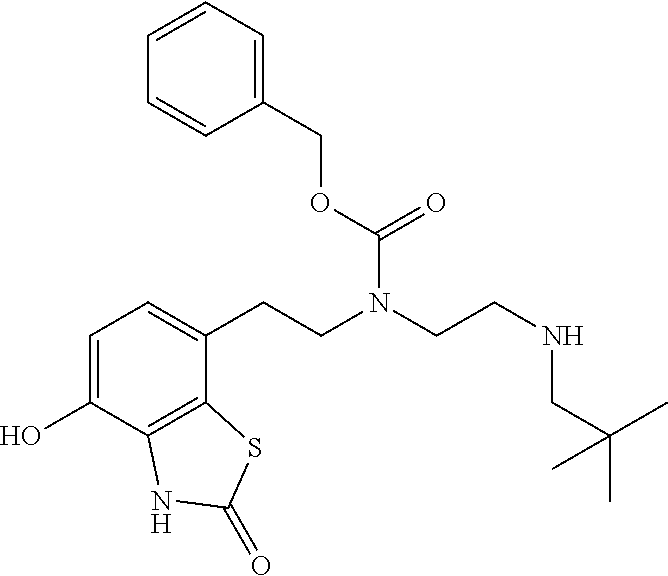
C1=C(O)C2=C(C(CCN(CCNCC(C)(C)C)C(OCC3=CC=CC=C3)=O)=C1)SC(=O)N2
